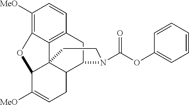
C1([MeO])=C2C3=C(C=C1)CC1C4C3(C(C([MeO])=CC4)O2)CCN1C(=O)OC1=CC=CC=C1
